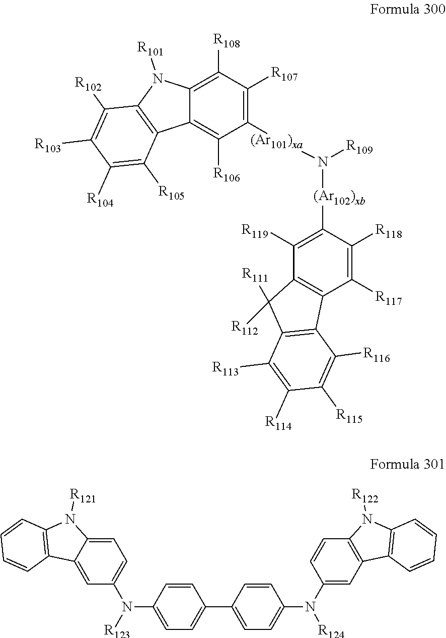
C12=C([R106])C([(Ar101)xa]N([R109])[(Ar102)xb]C3=C([R119])C4=C(C([R117])=C3[R118])C3=C(C4([R112])[R111])C([R113])=C([R114])C([R115])=C3[R116])=C([R107])C([R108])=C1N([R101])C1=C2C([R105])=C([R104])C([R103])=C1[R102].C12=CC(N(C3=CC=C(C4=CC=C(N([R124])C5=CC6=C(C=C5)N([R122])C5=C6C=CC=C5)C=C4)C=C3)[R123])=CC=C1N([R121])C1=C2C=CC=C1
